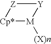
[Z]1[Cp*][M]([(X)n])[Y]1
